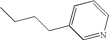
C1=NC=CC=C1CCCC
